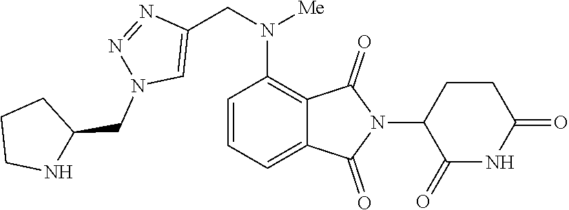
C1=CC=C2C(=C1N(CC1=CN(CC3CCCN3)N=N1)[Me])C(=O)N(C1C(=O)NC(=O)CC1)C2=O
